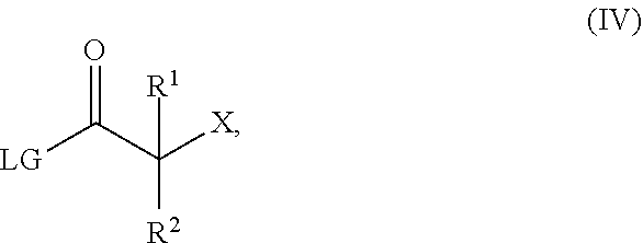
[LG]C(C([X])([R1])[R2])=O
